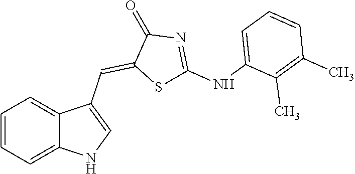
C1=CC=C2C(=C1)C(C=C1SC(NC3=CC=CC(C)=C3C)=NC1=O)=CN2
